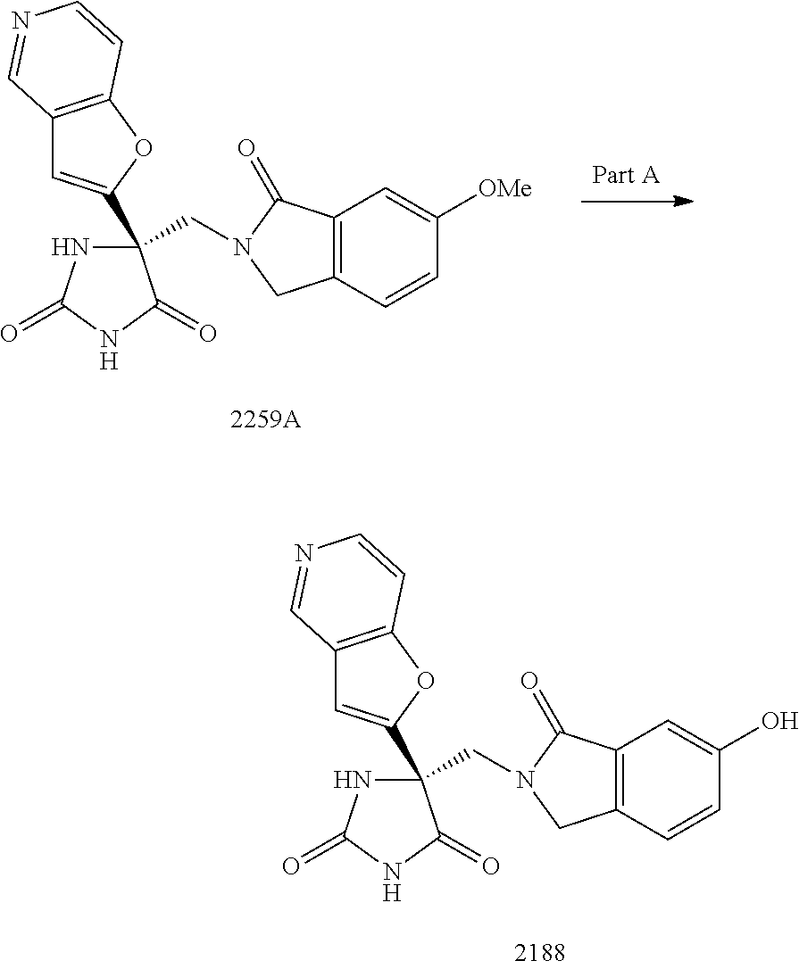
N1C(=O)NC(=O)C1(C1=CC2=C(O1)C=CN=C2)CN1CC2=C(C1=O)C=C([OMe])C=C2.N1C(=O)NC(=O)C1(C1=CC2=C(O1)C=CN=C2)CN1CC2=C(C1=O)C=C(O)C=C2
